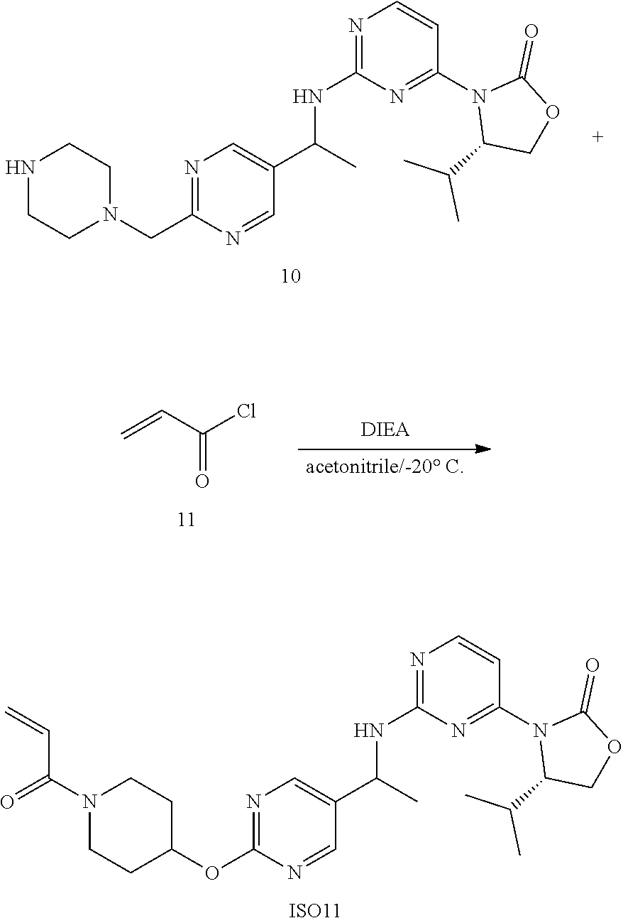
C1NCCN(CC2=NC=C(C(C)NC3=NC=CC(N4C(C(C)C)COC4=O)=N3)C=N2)C1.C1N(C(=O)C=C)CCC(OC2=NC=C(C(C)NC3=NC=CC(N4C(C(C)C)COC4=O)=N3)C=N2)C1.[ISO11].C=CC(Cl)=O
